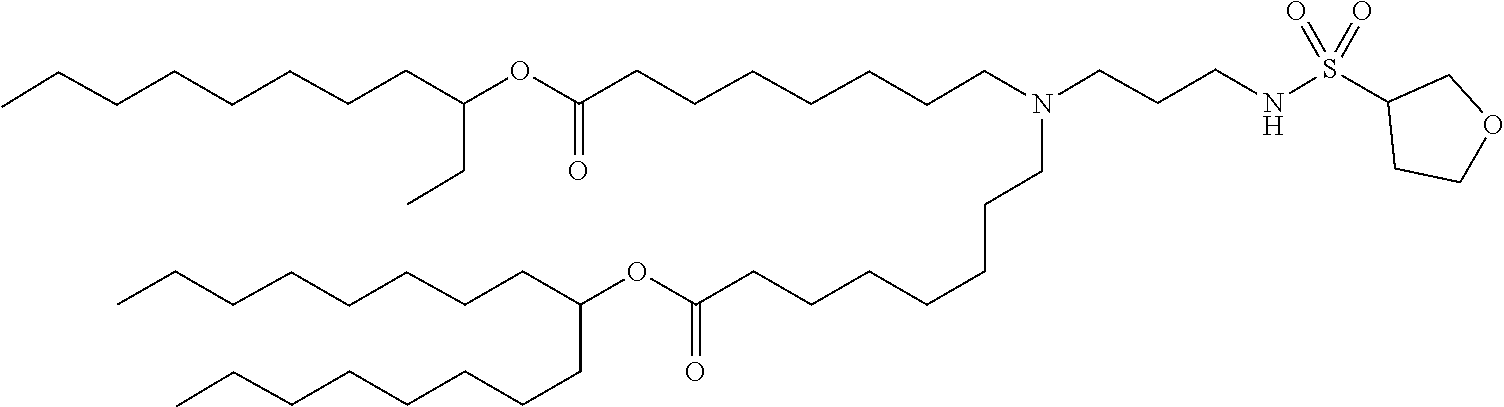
O(C(=O)CCCCCCCN(CCCNS(=O)(=O)C1CCOC1)CCCCCCCC(OC(CC)CCCCCCCC)=O)C(CCCCCCCC)CCCCCCCC
